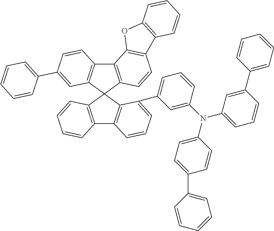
C12=C(C3(C4=C1C=CC(C1=CC=CC=C1)=C4)C1=C(C4=C3C(C3=CC=CC(N(C5=CC=CC(C6=CC=CC=C6)=C5)C5=CC=C(C6=CC=CC=C6)C=C5)=C3)=CC=C4)C=CC=C1)C=CC1=C2OC2=C1C=CC=C2
